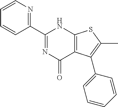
C1(C2=NC(=O)C3=C(N2)SC(C)=C3C2=CC=CC=C2)=NC=CC=C1
